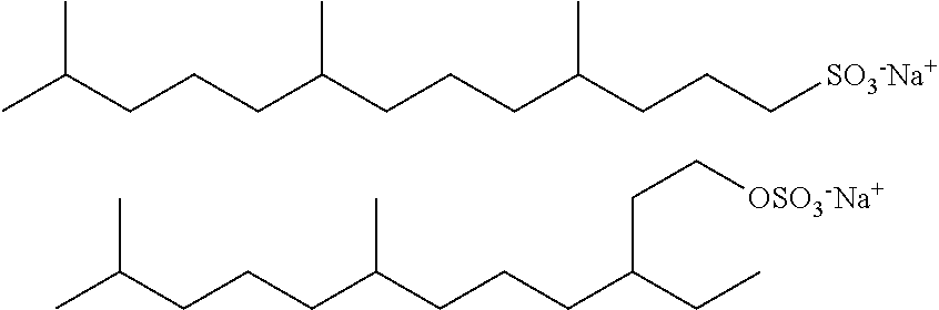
CC(CCCC(CCCC(CCC[SO3-Na+])C)C)C.CC(CCCC(CCCC(CC[OSO3-Na+])CC)C)C
